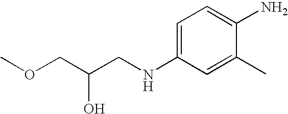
C1=C(NCC(COC)O)C=C(C)C(N)=C1
